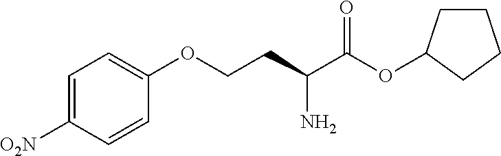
C1=C([O2N])C=CC(OCCC(N)C(OC2CCCC2)=O)=C1
